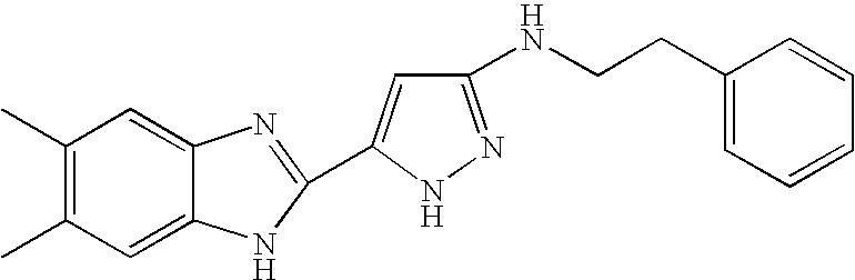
C1(C)=C(C)C=C2C(=C1)N=C(C1=CC(NCCC3=CC=CC=C3)=NN1)N2
